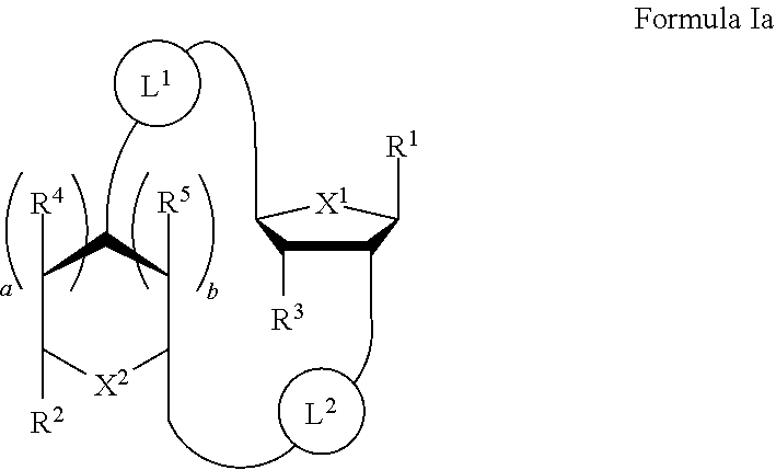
[L2].C1([R4])C([R2])[X2]C(C)C([R5])C1.[L1].C1(C)C([R3])C(C)[X1]C1[R1]
